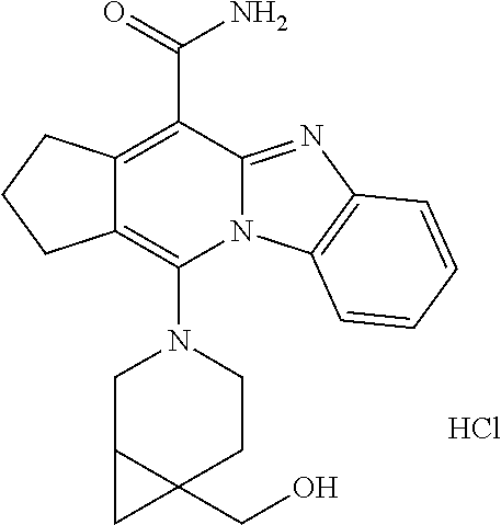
C12=C(N3CC4C(CO)(CC3)C4)N3C(=NC4=C3C=CC=C4)C(C(N)=O)=C1CCC2.Cl
